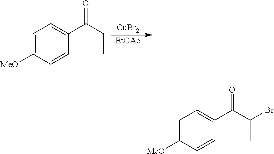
C1([MeO])=CC=C(C(=O)C(C)Br)C=C1.C1([MeO])=CC=C(C(=O)CC)C=C1.[EtOAc].[CuBr2]
